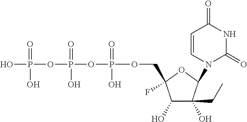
C1(O)C(O)(CC)C(N2C(=O)NC(=O)C=C2)OC1(COP(OP(OP(O)(=O)O)(=O)O)(=O)O)F
